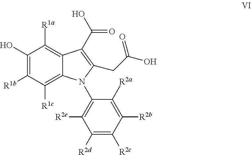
C1(O)=C([R1b])C([R1c])=C2C(=C1[R1a])C(C(O)=O)=C(CC(O)=O)N2C1=C([R2e])C([R2d])=C([R2c])C([R2b])=C1[R2a]
